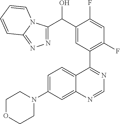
C1=C(N2CCOCC2)C=C2C(=C1)C(C1=C(F)C=C(F)C(C(O)C3=NN=C4N3C=CC=C4)=C1)=NC=N2
